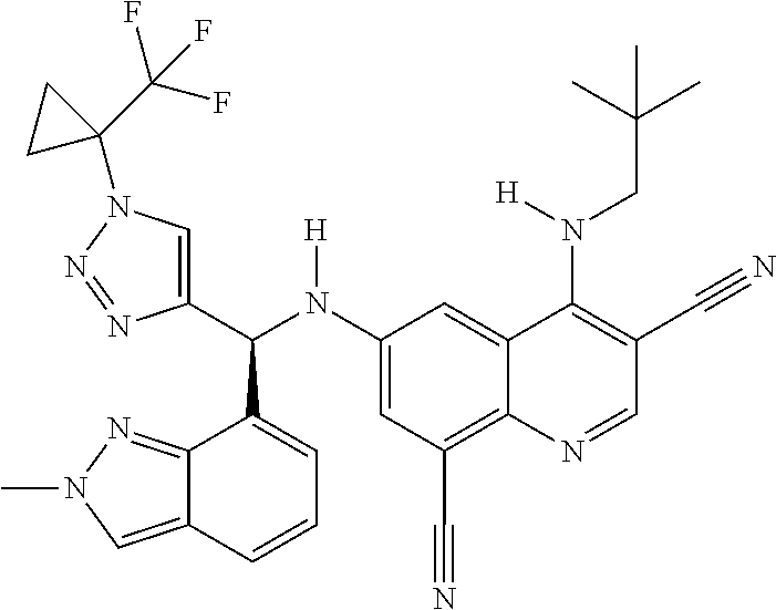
C1(N(C(C2=CN(C3(C(F)(F)F)CC3)N=N2)C2=CC=CC3=CN(C)N=C23)[H])=CC(C#N)=C2C(=C1)C(N(CC(C)(C)C)[H])=C(C#N)C=N2
